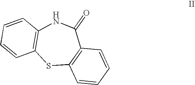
C12=C(C(=O)NC3=C(S1)C=CC=C3)C=CC=C2
